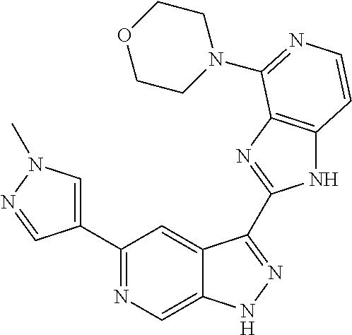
C1(C2=CN(C)N=C2)=NC=C2C(=C1)C(C1=NC3=C(N1)C=CN=C3N1CCOCC1)=NN2
